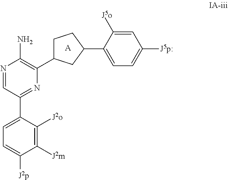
N1=CC(C2=CC=C([J2p])C([J2m])=C2[J2o])=NC(C2CCC(C3=CC=C([J5p:])C=C3[J5o])C2)=C1N.[A]
